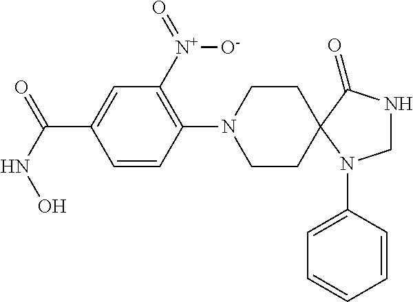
C1=CC(N2CCC3(CC2)C(=O)NCN3C2=CC=CC=C2)=C([N+](=O)[O-])C=C1C(NO)=O
